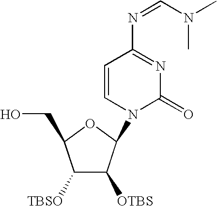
C1([TBSO])C([OTBS])C(N2C=CC(N=CN(C)C)=NC2=O)OC1CO
